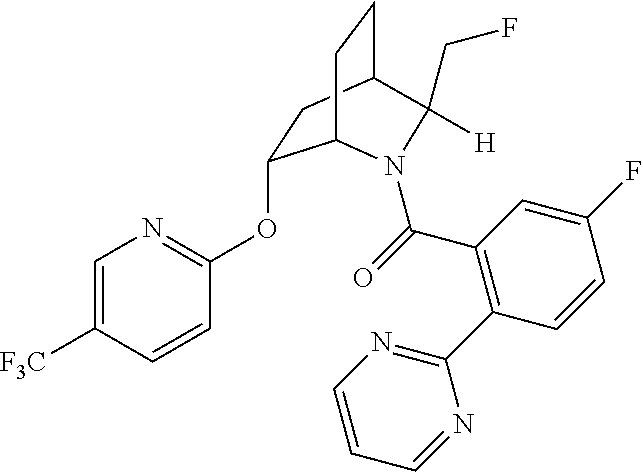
O(C1=NC=C([F3C])C=C1)C1CC2CCC1N(C(=O)C1=C(C3=NC=CC=N3)C=CC(F)=C1)C2(CF)[H]
